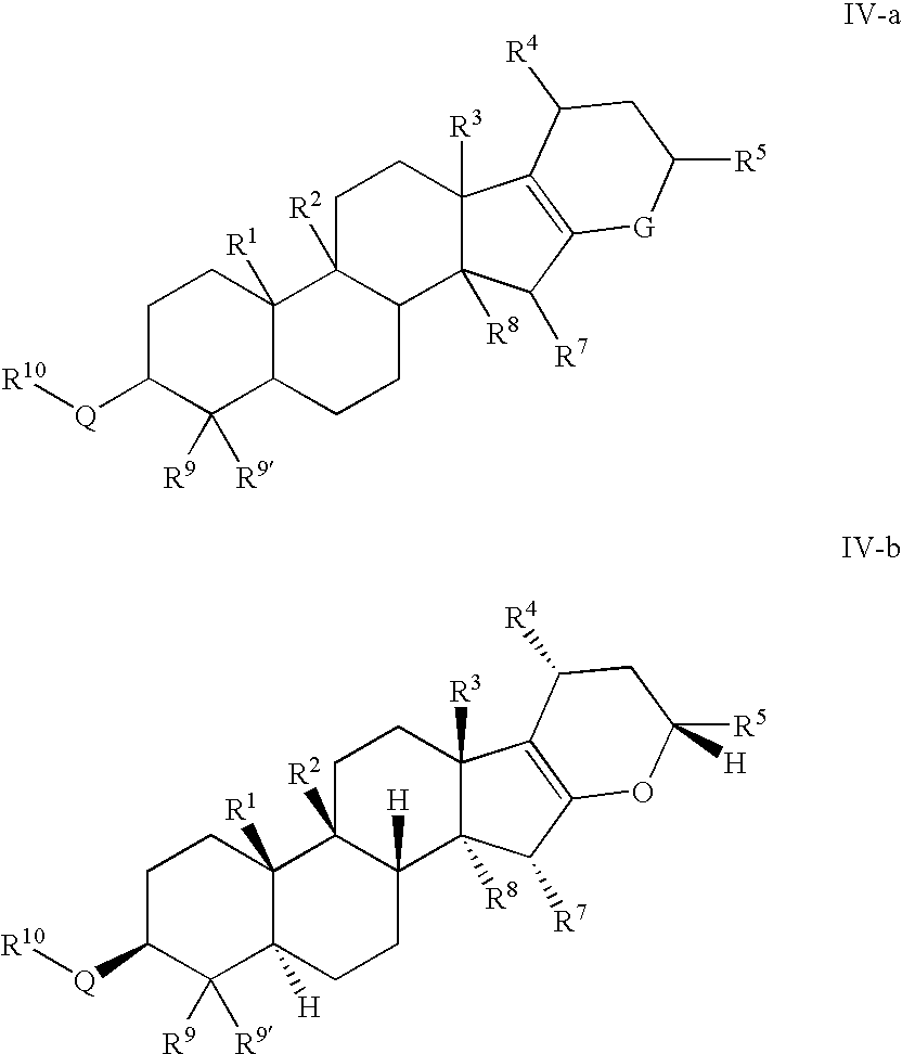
C1C([Q][R10])C([R9])([R9])C2C([R1])(C1)C1([R2])C(CC2)C2([R8])C([R3])(CC1)C1=C(C2[R7])[G]C([R5])CC1[R4].C1C([Q][R10])C([R9])([R9])C2([H])C([R1])(C1)C1([R2])C([H])(CC2)C2([R8])C([R3])(CC1)C1=C(C2[R7])OC([R5])([H])CC1[R4]
